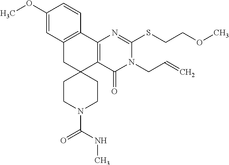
C1(OC)=CC2=C(C=C1)C1=C(C3(C2)CCN(C(NC)=O)CC3)C(=O)N(CC=C)C(SCCOC)=N1
